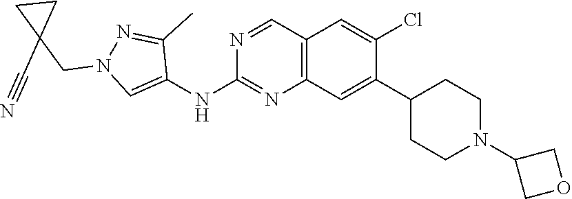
N1=C(C)C(NC2=NC3=C(C=C(Cl)C(C4CCN(C5COC5)CC4)=C3)C=N2)=CN1CC1(C#N)CC1
